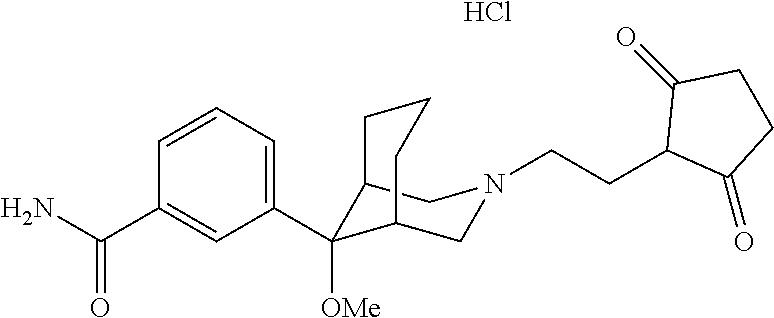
C12C(C3=CC=CC(C(N)=O)=C3)([OMe])C(CN(CCC3C(=O)CCC3=O)C1)CCC2.Cl
